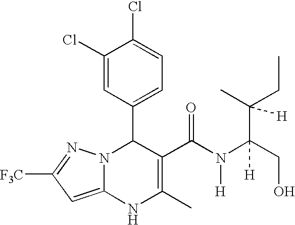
C1(Cl)=CC(C2N3C(=CC([F3C])=N3)NC(C)=C2C(N(C(CO)(C(CC)(C)[H])[H])[H])=O)=CC=C1Cl
